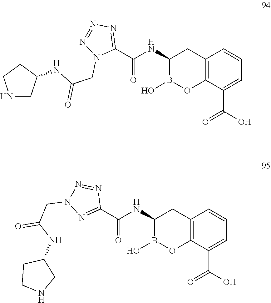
C1(C(NC2B(O)OC3=C(C2)C=CC=C3C(=O)O)=O)=NN=NN1CC(NC1CNCC1)=O.C1(C(NC2B(O)OC3=C(C2)C=CC=C3C(=O)O)=O)=NN(CC(NC2CCNC2)=O)N=N1
